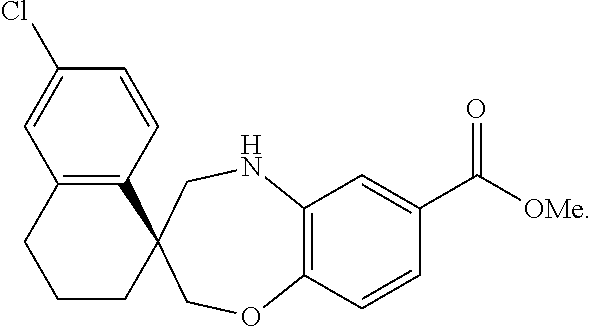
C1(Cl)=CC2=C(C=C1)C1(CCC2)COC2=C(NC1)C=C(C([OMe])=O)C=C2
